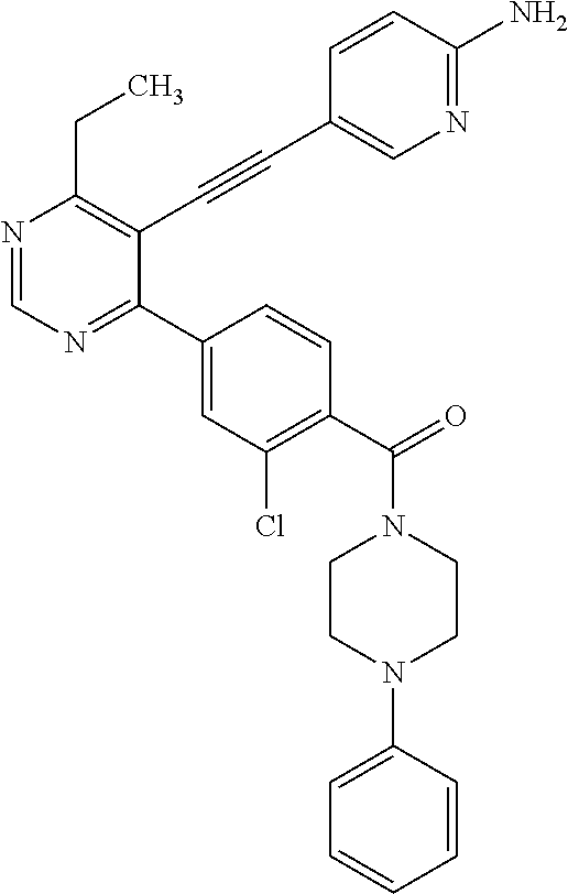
N1=CN=C(C2=CC(Cl)=C(C(=O)N3CCN(C4=CC=CC=C4)CC3)C=C2)C(C#CC2=CN=C(N)C=C2)=C1CC
